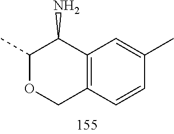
C1(C)OCC2=C(C1N)C=C(C)C=C2
